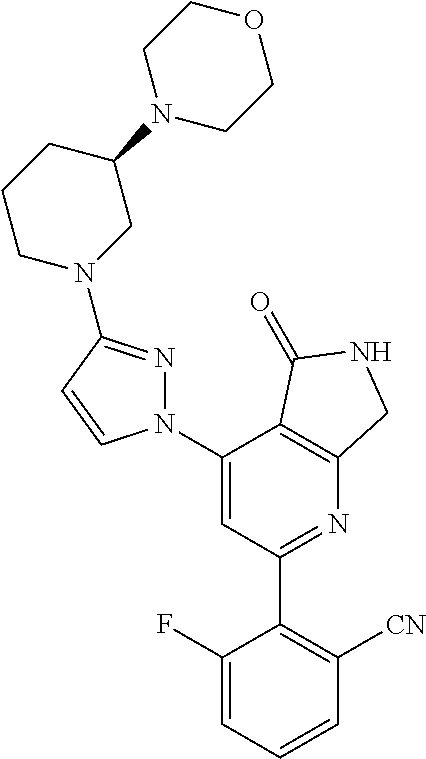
C1(C2=C([CN])C=CC=C2F)=NC2=C(C(N3N=C(N4CC(N5CCOCC5)CCC4)C=C3)=C1)C(=O)NC2
